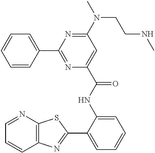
C1=NC2=C(C=C1)N=C(C1=CC=CC=C1NC(=O)C1=CC(N(CCNC)C)=NC(C3=CC=CC=C3)=N1)S2
